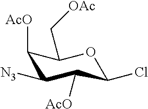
C1([AcO])C([N3])C([AcO])C(Cl)OC1C[OAc]
